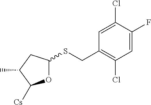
O1C(SCC2=C(Cl)C=C(F)C(Cl)=C2)CC(C)C1[Cs]
